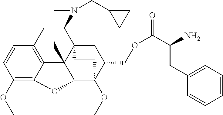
C1(OC)=C2C3=C(C=C1)CC1C45C3(C(C(OC)(C(COC(=O)C(CC3=CC=CC=C3)N)C4)CC5)O2)CCN1CC1CC1
